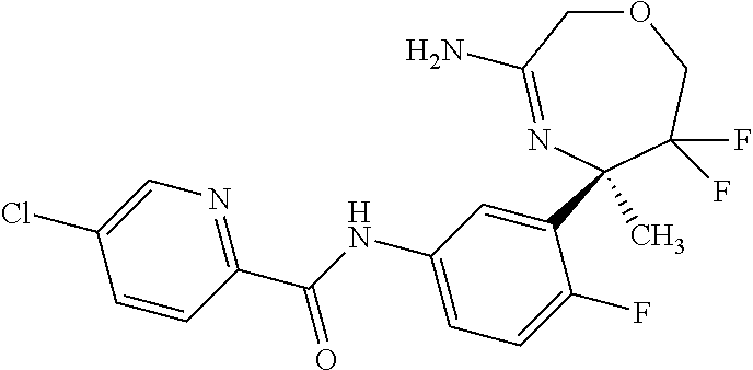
O1CC(N)=NC(C2=CC(NC(C3=NC=C(Cl)C=C3)=O)=CC=C2F)(C)C(F)(F)C1
